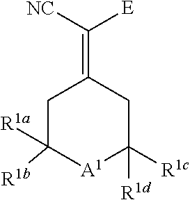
C1C([R1b])([R1a])[A1]C([R1c])([R1d])CC1=C([NC])[E]
